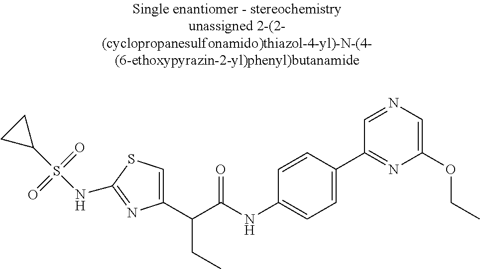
C1(C(C(NC2=CC=C(C3=NC(OCC)=CN=C3)C=C2)=O)CC)=CSC(NS(C2CC2)(=O)=O)=N1
